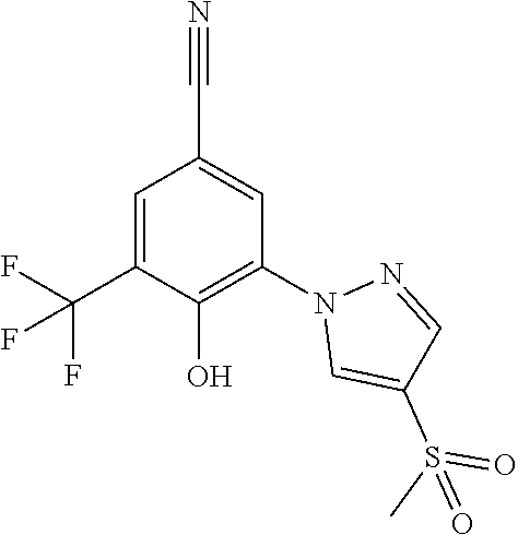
C1=C(C(F)(F)F)C(O)=C(N2C=C(S(C)(=O)=O)C=N2)C=C1C#N
